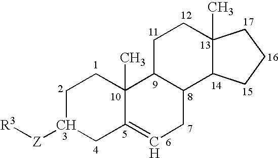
C1C([Z][R3])CC2=CCC3C(C2(C)C1)CCC1(C)C3CCC1
